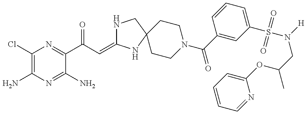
C1(Cl)=C(N)N=C(N)C(C(C=C2NCC3(N2)CCN(C(=O)C2=CC(S(=O)(=O)N([H])CC(C)OC4=CC=CC=N4)=CC=C2)CC3)=O)=N1
